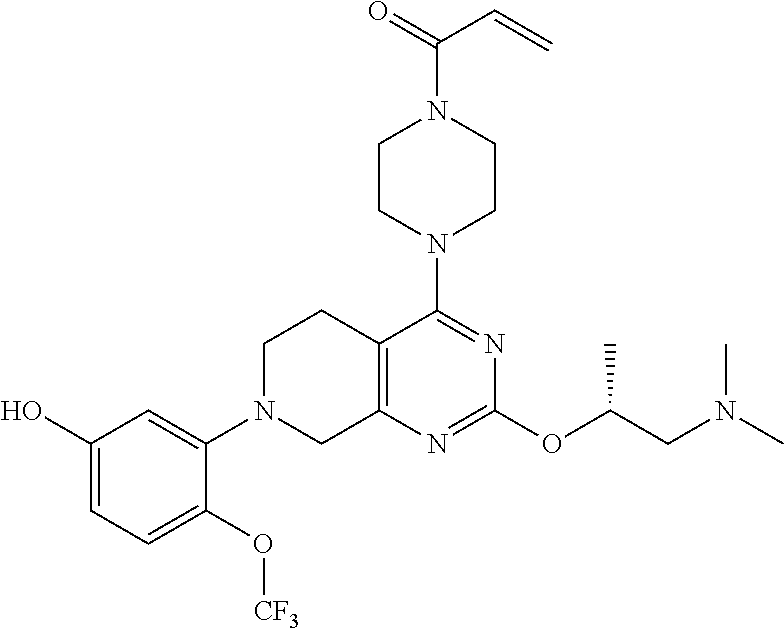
C12=C(N=C(OC(CN(C)C)C)N=C1N1CCN(C(=O)C=C)CC1)CN(C1=CC(O)=CC=C1O[CF3])CC2
